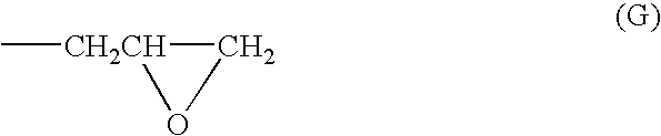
C[CH2CH]1CO1
